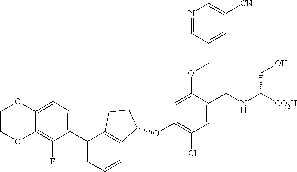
C1(C2=CC=CC3=C2CCC3OC2=C(Cl)C=C(CNC([CO2H])CO)C(OCC3=CC([CN])=CN=C3)=C2)=CC=C2C(=C1F)OCCO2
